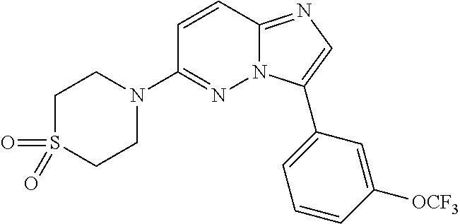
C1N(C2=NN3C(=NC=C3C3=CC=CC([OCF3])=C3)C=C2)CCS(=O)(=O)C1
